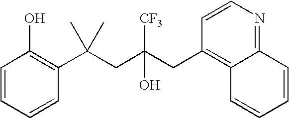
C1=CC(C(CC(CC2=C3C(=NC=C2)C=CC=C3)([CF3])O)(C)C)=C(O)C=C1
